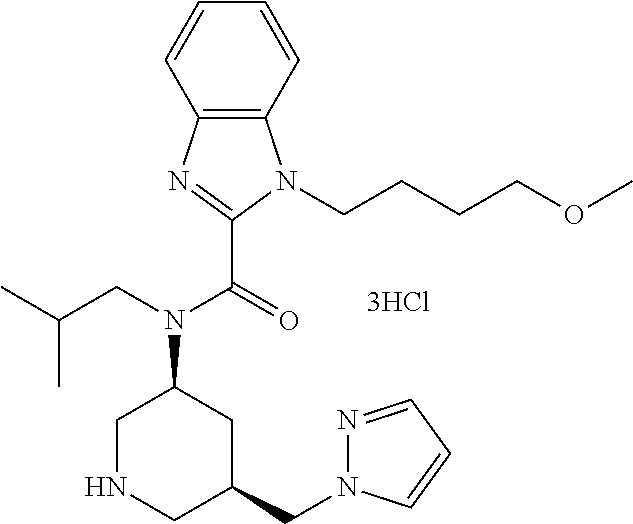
C1=CC=CC2=C1N(CCCCOC)C(C(=O)N(CC(C)C)C1CNCC(CN3N=CC=C3)C1)=N2
